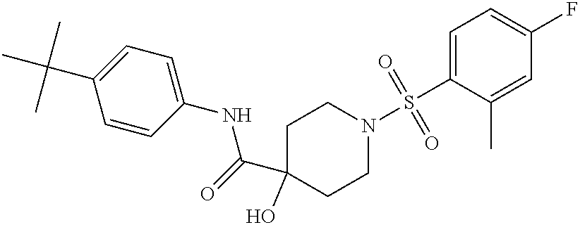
C1=C(S(=O)(=O)N2CCC(C(=O)NC3=CC=C(C(C)(C)C)C=C3)(O)CC2)C(C)=CC(F)=C1
